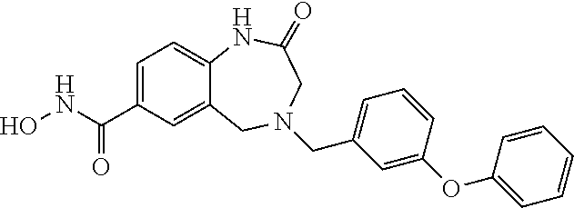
C12=CC(C(NO)=O)=CC=C1NC(=O)CN(CC1=CC=CC(OC3=CC=CC=C3)=C1)C2
